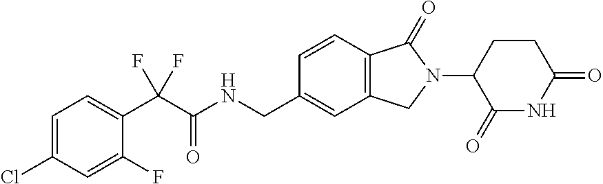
C1=C(Cl)C=C(F)C(C(C(NCC2=CC3=C(C=C2)C(=O)N(C2C(=O)NC(=O)CC2)C3)=O)(F)F)=C1
